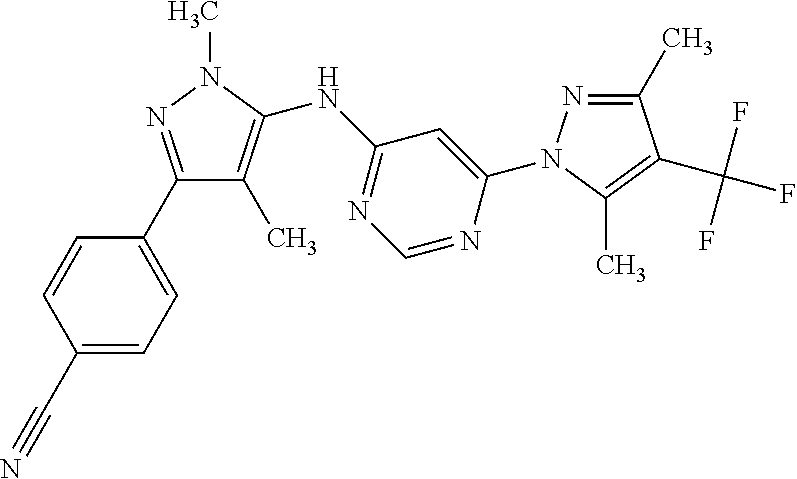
C1(C2=CC=C(C#N)C=C2)=NN(C)C(NC2=NC=NC(N3N=C(C)C(C(F)(F)F)=C3C)=C2)=C1C
